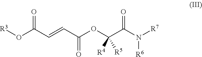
[R3]OC(C=CC(OC(C(N([R7])[R6])=O)([R4])[R5])=O)=O
